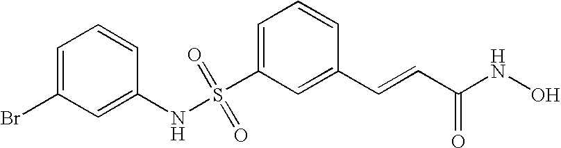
S(C1=CC=CC(C=CC(NO)=O)=C1)(NC1=CC(Br)=CC=C1)(=O)=O
